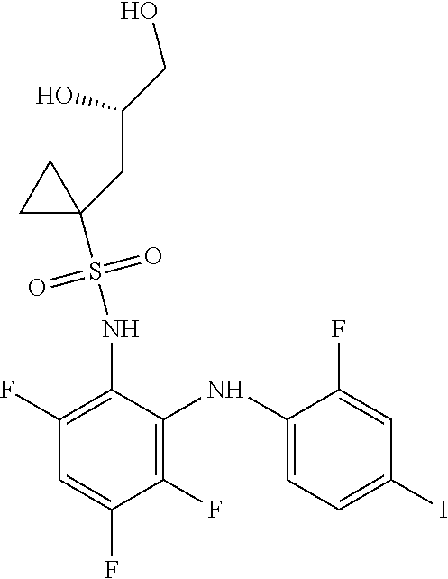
C1(F)=C(NS(C2(CC(O)CO)CC2)(=O)=O)C(NC2=CC=C(I)C=C2F)=C(F)C(F)=C1
